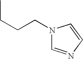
CCCCN1C=NC=C1
